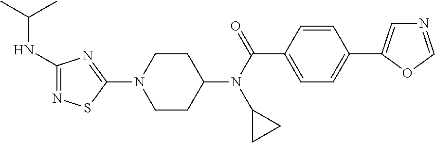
C1CC(N(C(C2=CC=C(C3=CN=CO3)C=C2)=O)C2CC2)CCN1C1=NC(NC(C)C)=NS1
